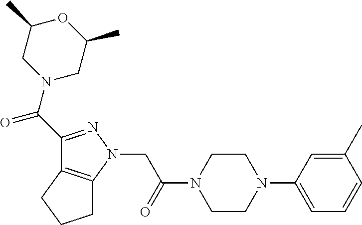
C(=O)(C1=NN(CC(N2CCN(C3=CC=CC(C)=C3)CC2)=O)C2=C1CCC2)N1CC(C)OC(C)C1
